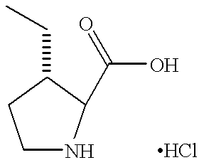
C1NC(C(O)=O)C(CC)C1
